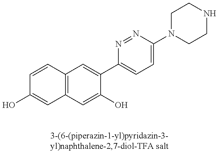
C12=C(C=C(C3=CC=C(N4CCNCC4)N=N3)C(O)=C1)C=CC(O)=C2
